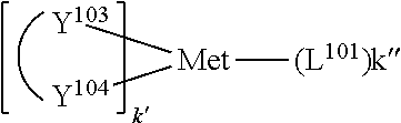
[(L101)k][Met]([Y104])[Y103]
